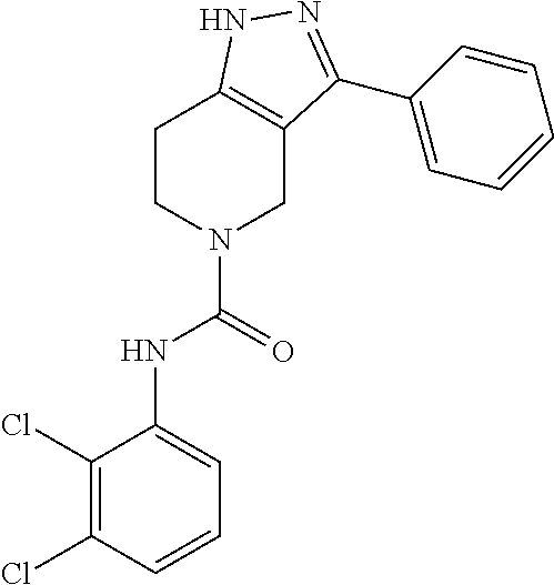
C1CN(C(=O)NC2=CC=CC(Cl)=C2Cl)CC2=C1NN=C2C1=CC=CC=C1
